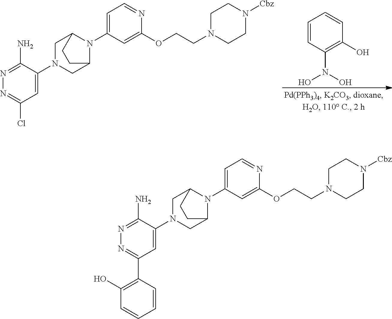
C1=CC(N(O)O)=C(O)C=C1.C1=C(N2C3CN(C4=CC(Cl)=NN=C4N)CC2CC3)C=C(OCCN2CCN([Cbz])CC2)N=C1.C1=C(N2C3CN(C4=CC(C5=C(O)C=CC=C5)=NN=C4N)CC2CC3)C=C(OCCN2CCN([Cbz])CC2)N=C1
